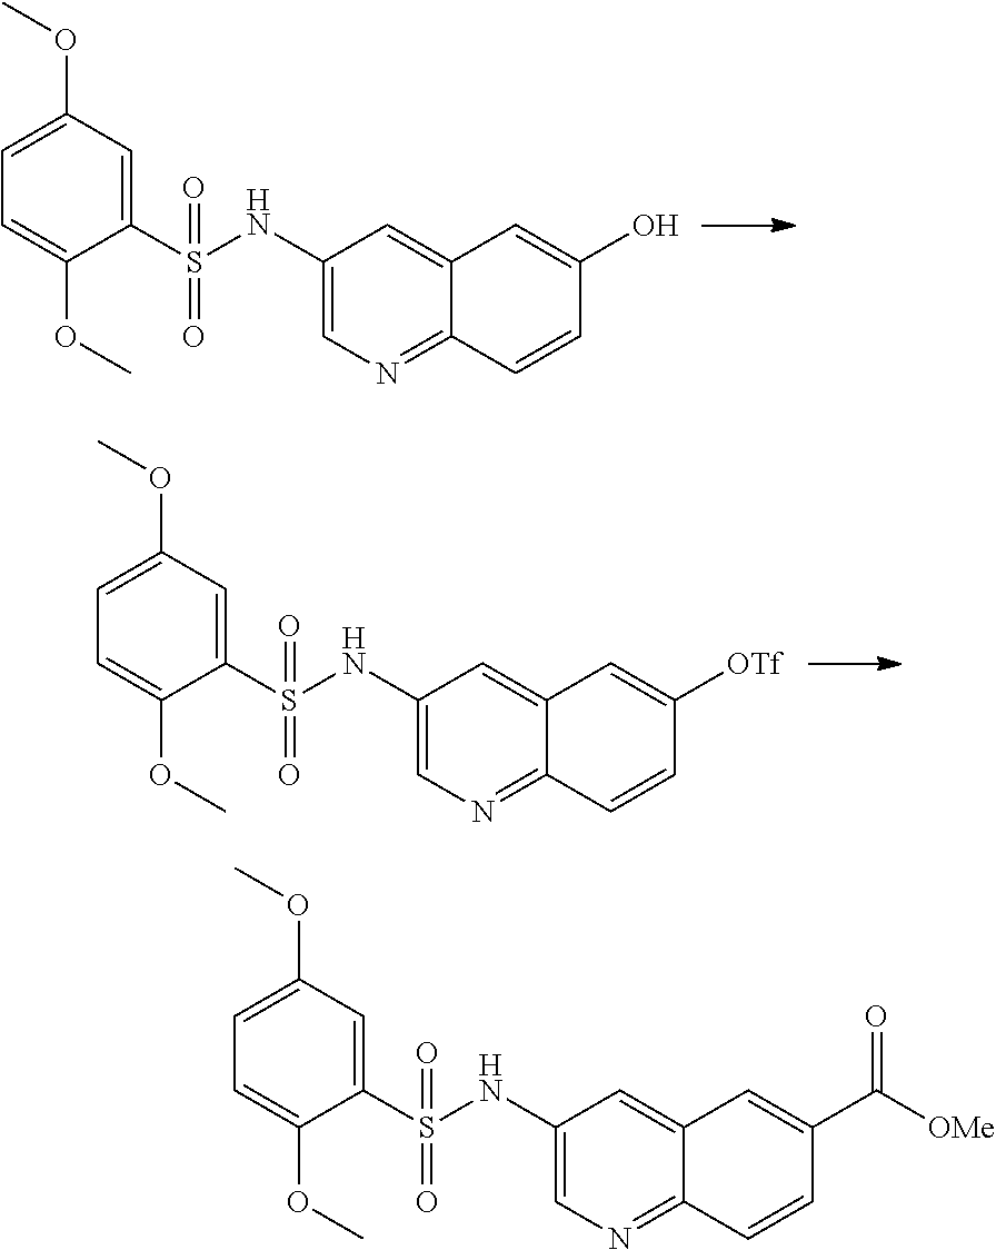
C1(S(NC2=CN=C3C(=C2)C=C(O)C=C3)(=O)=O)=CC(OC)=CC=C1OC.C1(S(NC2=CN=C3C(=C2)C=C([OTf])C=C3)(=O)=O)=CC(OC)=CC=C1OC.C1(S(NC2=CN=C3C(=C2)C=C(C([OMe])=O)C=C3)(=O)=O)=CC(OC)=CC=C1OC
